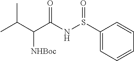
C1(S(NC(C(C(C)C)[NHBoc])=O)=O)=CC=CC=C1
